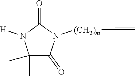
C1(C)(C)C(=O)N([(CH2)m]C#C)C(=O)N1[H]
